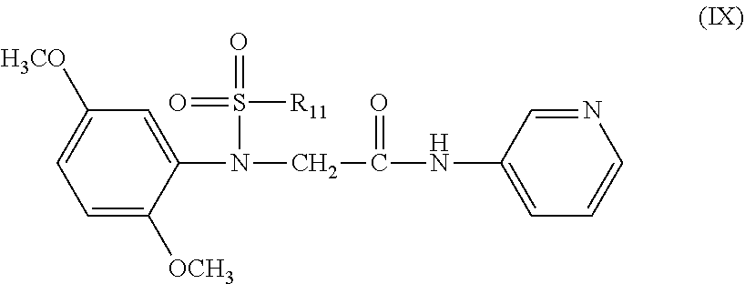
N(C1=CC([H3CO])=CC=C1[OCH3])(CC(=O)NC1=CC=CN=C1)S([R11])(=O)=O
